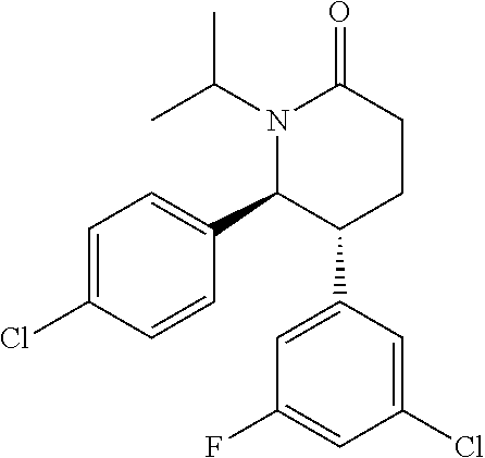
C1=C(Cl)C=CC(C2C(C3=CC(F)=CC(Cl)=C3)CCC(=O)N2C(C)C)=C1
